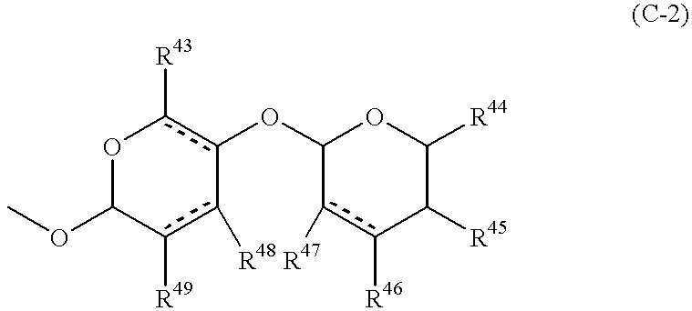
C1(OC)Oc([R43])c(OC2OC([R44])C([R45])c([R46])c2[R47])-c([R48])c1[R49]
